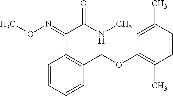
C1=CC=CC(COC2=C(C)C=CC(C)=C2)=C1C(=NOC)C(NC)=O
